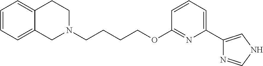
C12=CC=CC=C1CCN(CCCCOC1=NC(C3=CNC=N3)=CC=C1)C2
